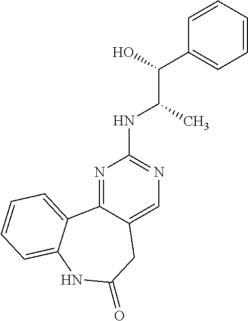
N1=C2C(=CN=C1NC(C(C1=CC=CC=C1)O)C)CC(=O)NC1=CC=CC=C21
